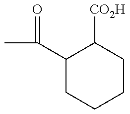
CC(C1CCCCC1[CO2H])=O
